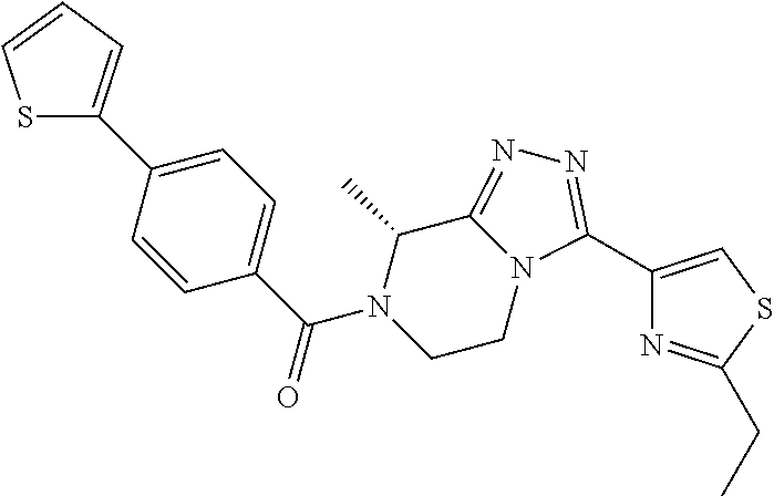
C1(C2=CC=CS2)=CC=C(C(N2CCN3C(=NN=C3C3=CSC(CC)=N3)C2C)=O)C=C1
